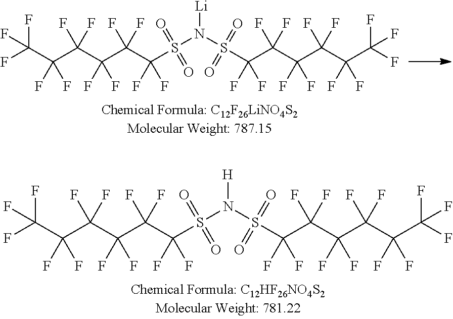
[Li]N(S(C(F)(C(C(C(C(C(F)(F)F)(F)F)(F)F)(F)F)(F)F)F)(=O)=O)S(C(F)(C(C(C(C(C(F)(F)F)(F)F)(F)F)(F)F)(F)F)F)(=O)=O.[H]N(S(C(F)(C(C(C(C(C(F)(F)F)(F)F)(F)F)(F)F)(F)F)F)(=O)=O)S(C(F)(C(C(C(C(C(F)(F)F)(F)F)(F)F)(F)F)(F)F)F)(=O)=O
